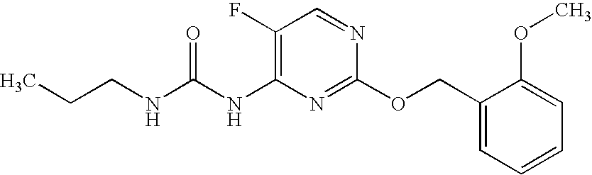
N(C1=C(F)C=NC(OCC2=CC=CC=C2OC)=N1)C(NCCC)=O
